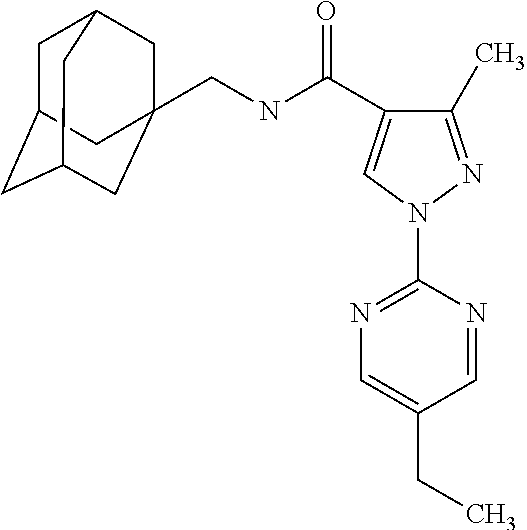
C1C2CC3CC(CNC(C4=CN(C5=NC=C(CC)C=N5)N=C4C)=O)(CC1C3)C2
